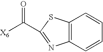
C12=C(C=CC=C1)N=C(C([X6])=O)S2
